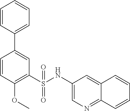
C1=CC(OC)=C(S(=O)(=O)NC2=CN=C3C(=C2)C=CC=C3)C=C1C1=CC=CC=C1
